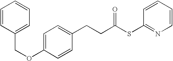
C1=CC(COC2=CC=C(CCC(SC3=NC=CC=C3)=O)C=C2)=CC=C1
